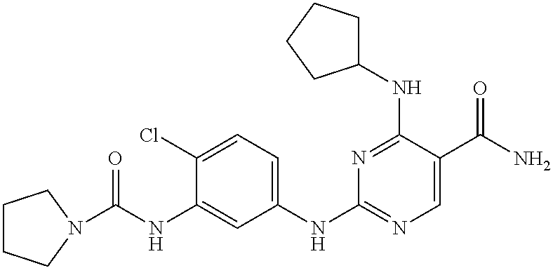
C1(Cl)=CC=C(NC2=NC=C(C(=O)N)C(NC3CCCC3)=N2)C=C1NC(=O)N1CCCC1
